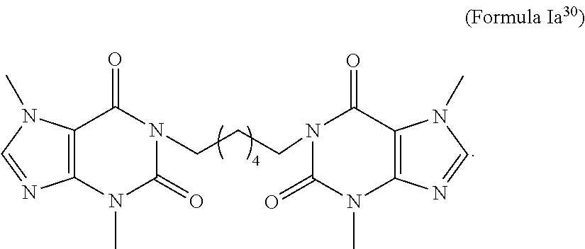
C12=C(N(C)C(=O)N(CCCN3C(=O)C4=C(N(C)C3=O)N=CN4C)C1=O)N=CN2C
